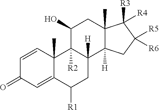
C1=CC2(C)C(=CC1=O)C([R1])CC1([H])C2([R2])C(O)CC2(C)C1([H])CC([R5])([R6])C2([R4])[R3]
